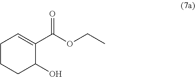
C1CCC(O)C(C(OCC)=O)=C1
